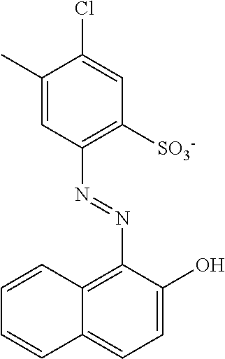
C1(C)=CC(N=NC2=C3C(=CC=C2O)C=CC=C3)=C([SO3-])C=C1Cl
